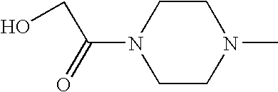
C1CN(C(=O)CO)CCN1C
